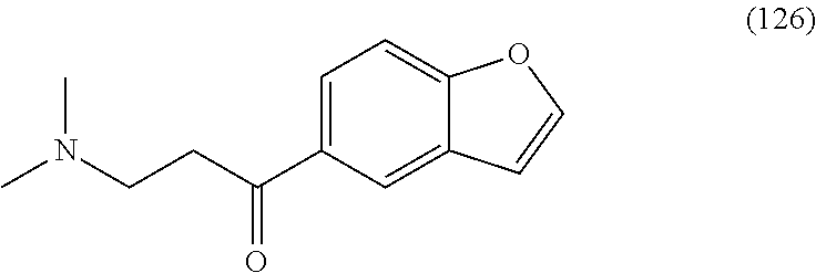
C1=C(C(CCN(C)C)=O)C=C2C(=C1)OC=C2
